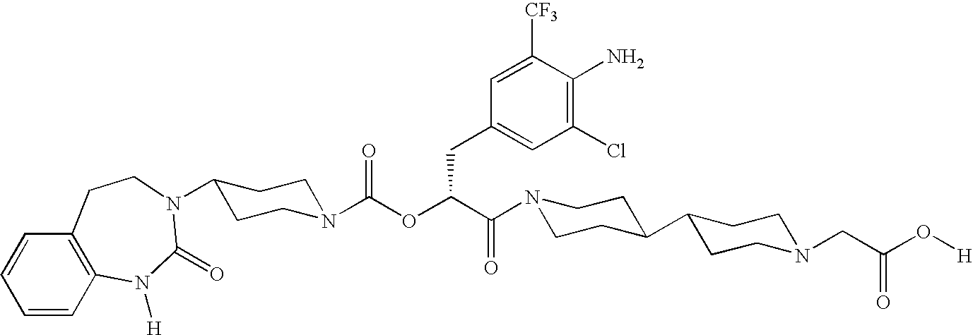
N1(C(C(OC(N2CCC(N3C(=O)N([H])C4=C(C=CC=C4)CC3)CC2)=O)CC2=CC(Cl)=C(N)C([CF3])=C2)=O)CCC(C2CCN(CC(O[H])=O)CC2)CC1
